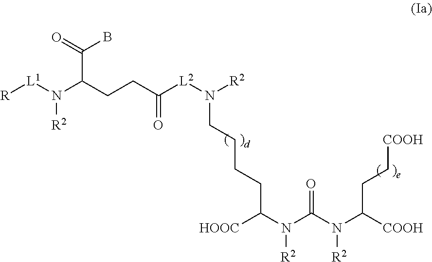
[R][L1]N(C(CCC([L2]N([R2])CCCCC(N(C(N([R2])C(CC[COOH])[COOH])=O)[R2])[HOOC])=O)C(=O)B)[R2]
